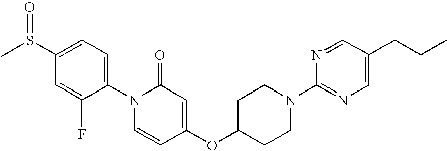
C1=C(S(C)=O)C=C(F)C(N2C=CC(OC3CCN(C4=NC=C(CCC)C=N4)CC3)=CC2=O)=C1
